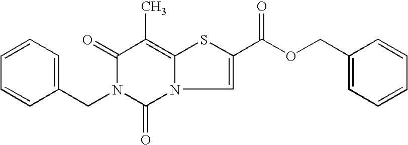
C1=C(CN2C(=O)C(C)=C3N(C2=O)C=C(C(OCC2=CC=CC=C2)=O)S3)C=CC=C1
